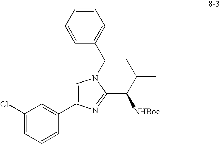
C1(Cl)=CC=CC(C2=CN(CC3=CC=CC=C3)C(C(C(C)C)[NHBoc])=N2)=C1
